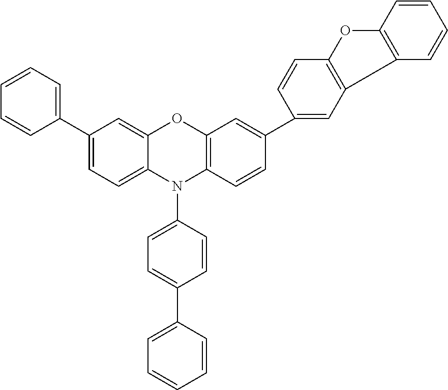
C1(C2=CC=CC=C2)=CC=C2C(=C1)OC1=C(N2C2=CC=C(C3=CC=CC=C3)C=C2)C=CC(C2=CC3=C(C=C2)OC2=C3C=CC=C2)=C1
